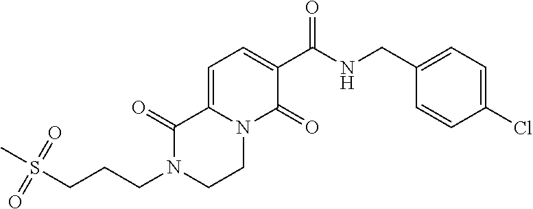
C(N1CCN2C(=CC=C(C(NCC3=CC=C(Cl)C=C3)=O)C2=O)C1=O)CCS(C)(=O)=O
